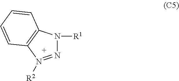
N1=N([R2])C2=C(N1[R1])C=CC=C2
